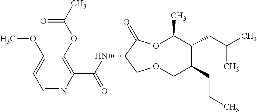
C1(OC)=CC=NC(C(NC2C(=O)OC(C)C(CC(C)C)C(CCC)COC2)=O)=C1OC(C)=O
